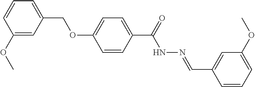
C1(OC)=CC(COC2=CC=C(C(=O)NN=CC3=CC(OC)=CC=C3)C=C2)=CC=C1
